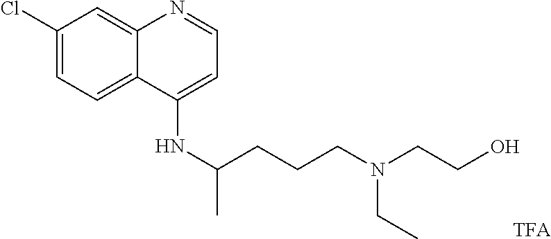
C1(Cl)=CC=C2C(=C1)N=CC=C2NC(CCCN(CCO)CC)C.[TFA]
